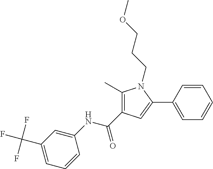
C1(C)=C(C(NC2=CC(C(F)(F)F)=CC=C2)=O)C=C(C2=CC=CC=C2)N1CCCOC
